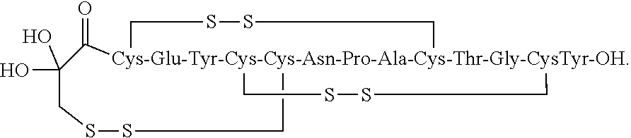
OC1(O)CSSC[Cys-Glu-Tyr-Cys-Cys-Asn-Pro-Ala-Cys-Thr-Gly-CysTyr-OH]23(C1=O)(CSSC2)CSSC3
